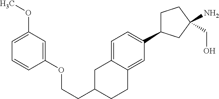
C1=C2C(=CC(C3CCC(N)(CO)C3)=C1)CCC(CCOC1=CC(OC)=CC=C1)C2
